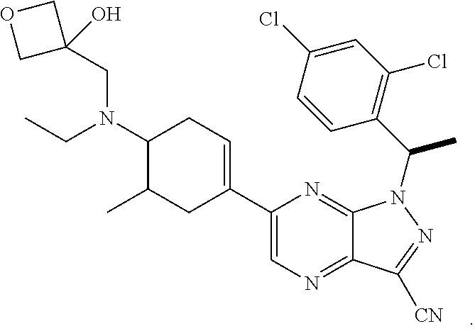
C1(C2=CN=C3C(=N2)N(C(C)C2=C(Cl)C=C(Cl)C=C2)N=C3[CN])=CCC(N(CC2(O)COC2)CC)C(C)C1
